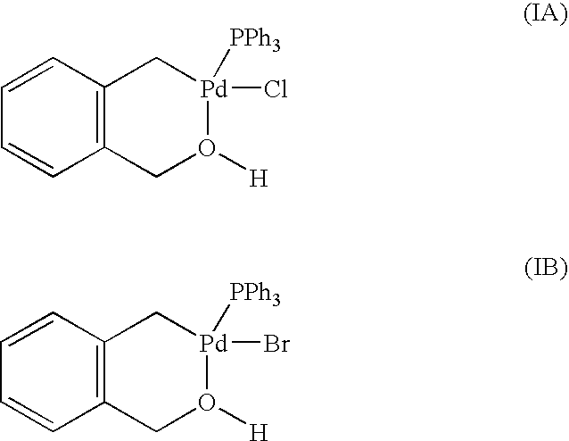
C1=CC=CC2=C1C[Pd]([PPh3])(Cl)O([H])C2.C1=CC=CC2=C1C[Pd]([PPh3])(Br)O([H])C2
